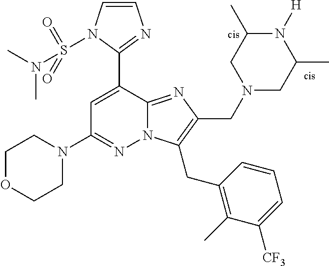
C1=C(C2=NC=CN2S(=O)(=O)N(C)C)C2=NC(CN3CC(C)N([H])C(C)C3)=C(CC3=C(C)C([CF3])=CC=C3)N2N=C1N1CCOCC1
